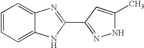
C1=CC=C2C(=C1)N=C(C1=NNC(C)=C1)N2
